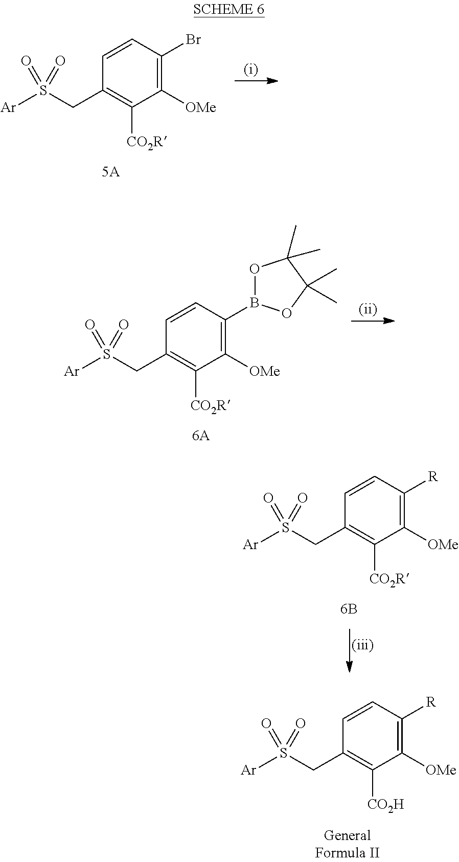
C1=CC([R])=C([OMe])C([CO2R])=C1CS([Ar])(=O)=O.C1=CC(Br)=C([OMe])C([CO2R])=C1CS([Ar])(=O)=O.C1=CC(B2OC(C)(C)C(C)(C)O2)=C([OMe])C([CO2R])=C1CS([Ar])(=O)=O.C1=CC([R])=C([OMe])C([CO2H])=C1CS([Ar])(=O)=O
